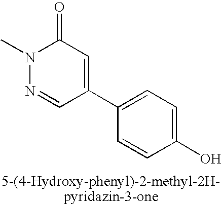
N1(C)N=CC(C2=CC=C(O)C=C2)=CC1=O
